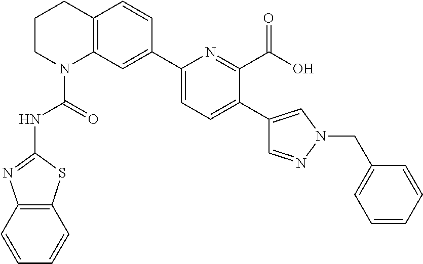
C1CN(C(=O)NC2=NC3=C(S2)C=CC=C3)C2=C(C1)C=CC(C1=CC=C(C3=CN(CC4=CC=CC=C4)N=C3)C(C(O)=O)=N1)=C2
